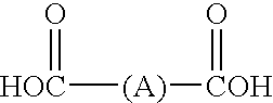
[HOC]([(A)][COH]=O)=O
